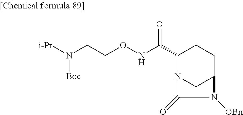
C1(C(NOCCN([i-Pr])[Boc])=O)N2CC(CC1)N([OBn])C2=O
